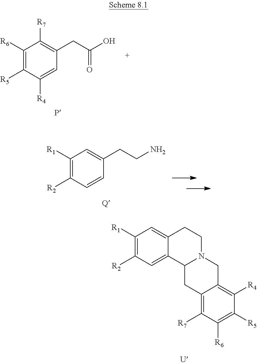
C1([R1])=C([R2])C=CC(CCN)=C1.C1([R1])=C([R2])C=C2C(=C1)CCN1C2CC2=C([R7])C([R6])=C([R5])C([R4])=C2C1.C1([R6])=C([R5])C([R4])=CC(CC(O)=O)=C1[R7]
